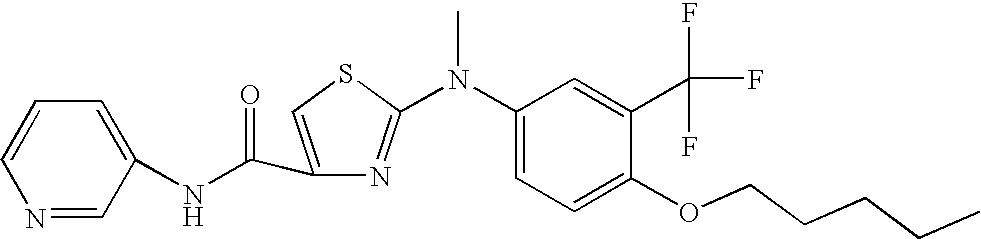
C1=CC=C(NC(=O)C2=CSC(N(C3=CC=C(OCCCCC)C(C(F)(F)F)=C3)C)=N2)C=N1
